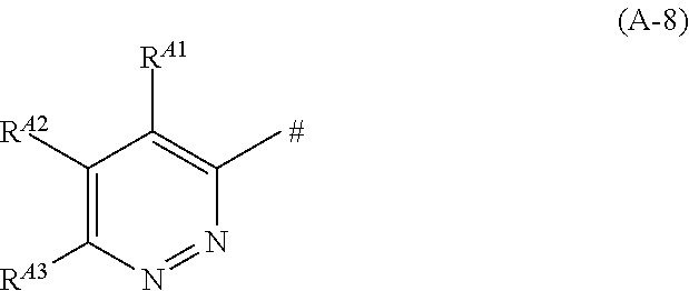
C1([RA2])=C([RA3])N=NC(C)=C1[RA1].[#]
